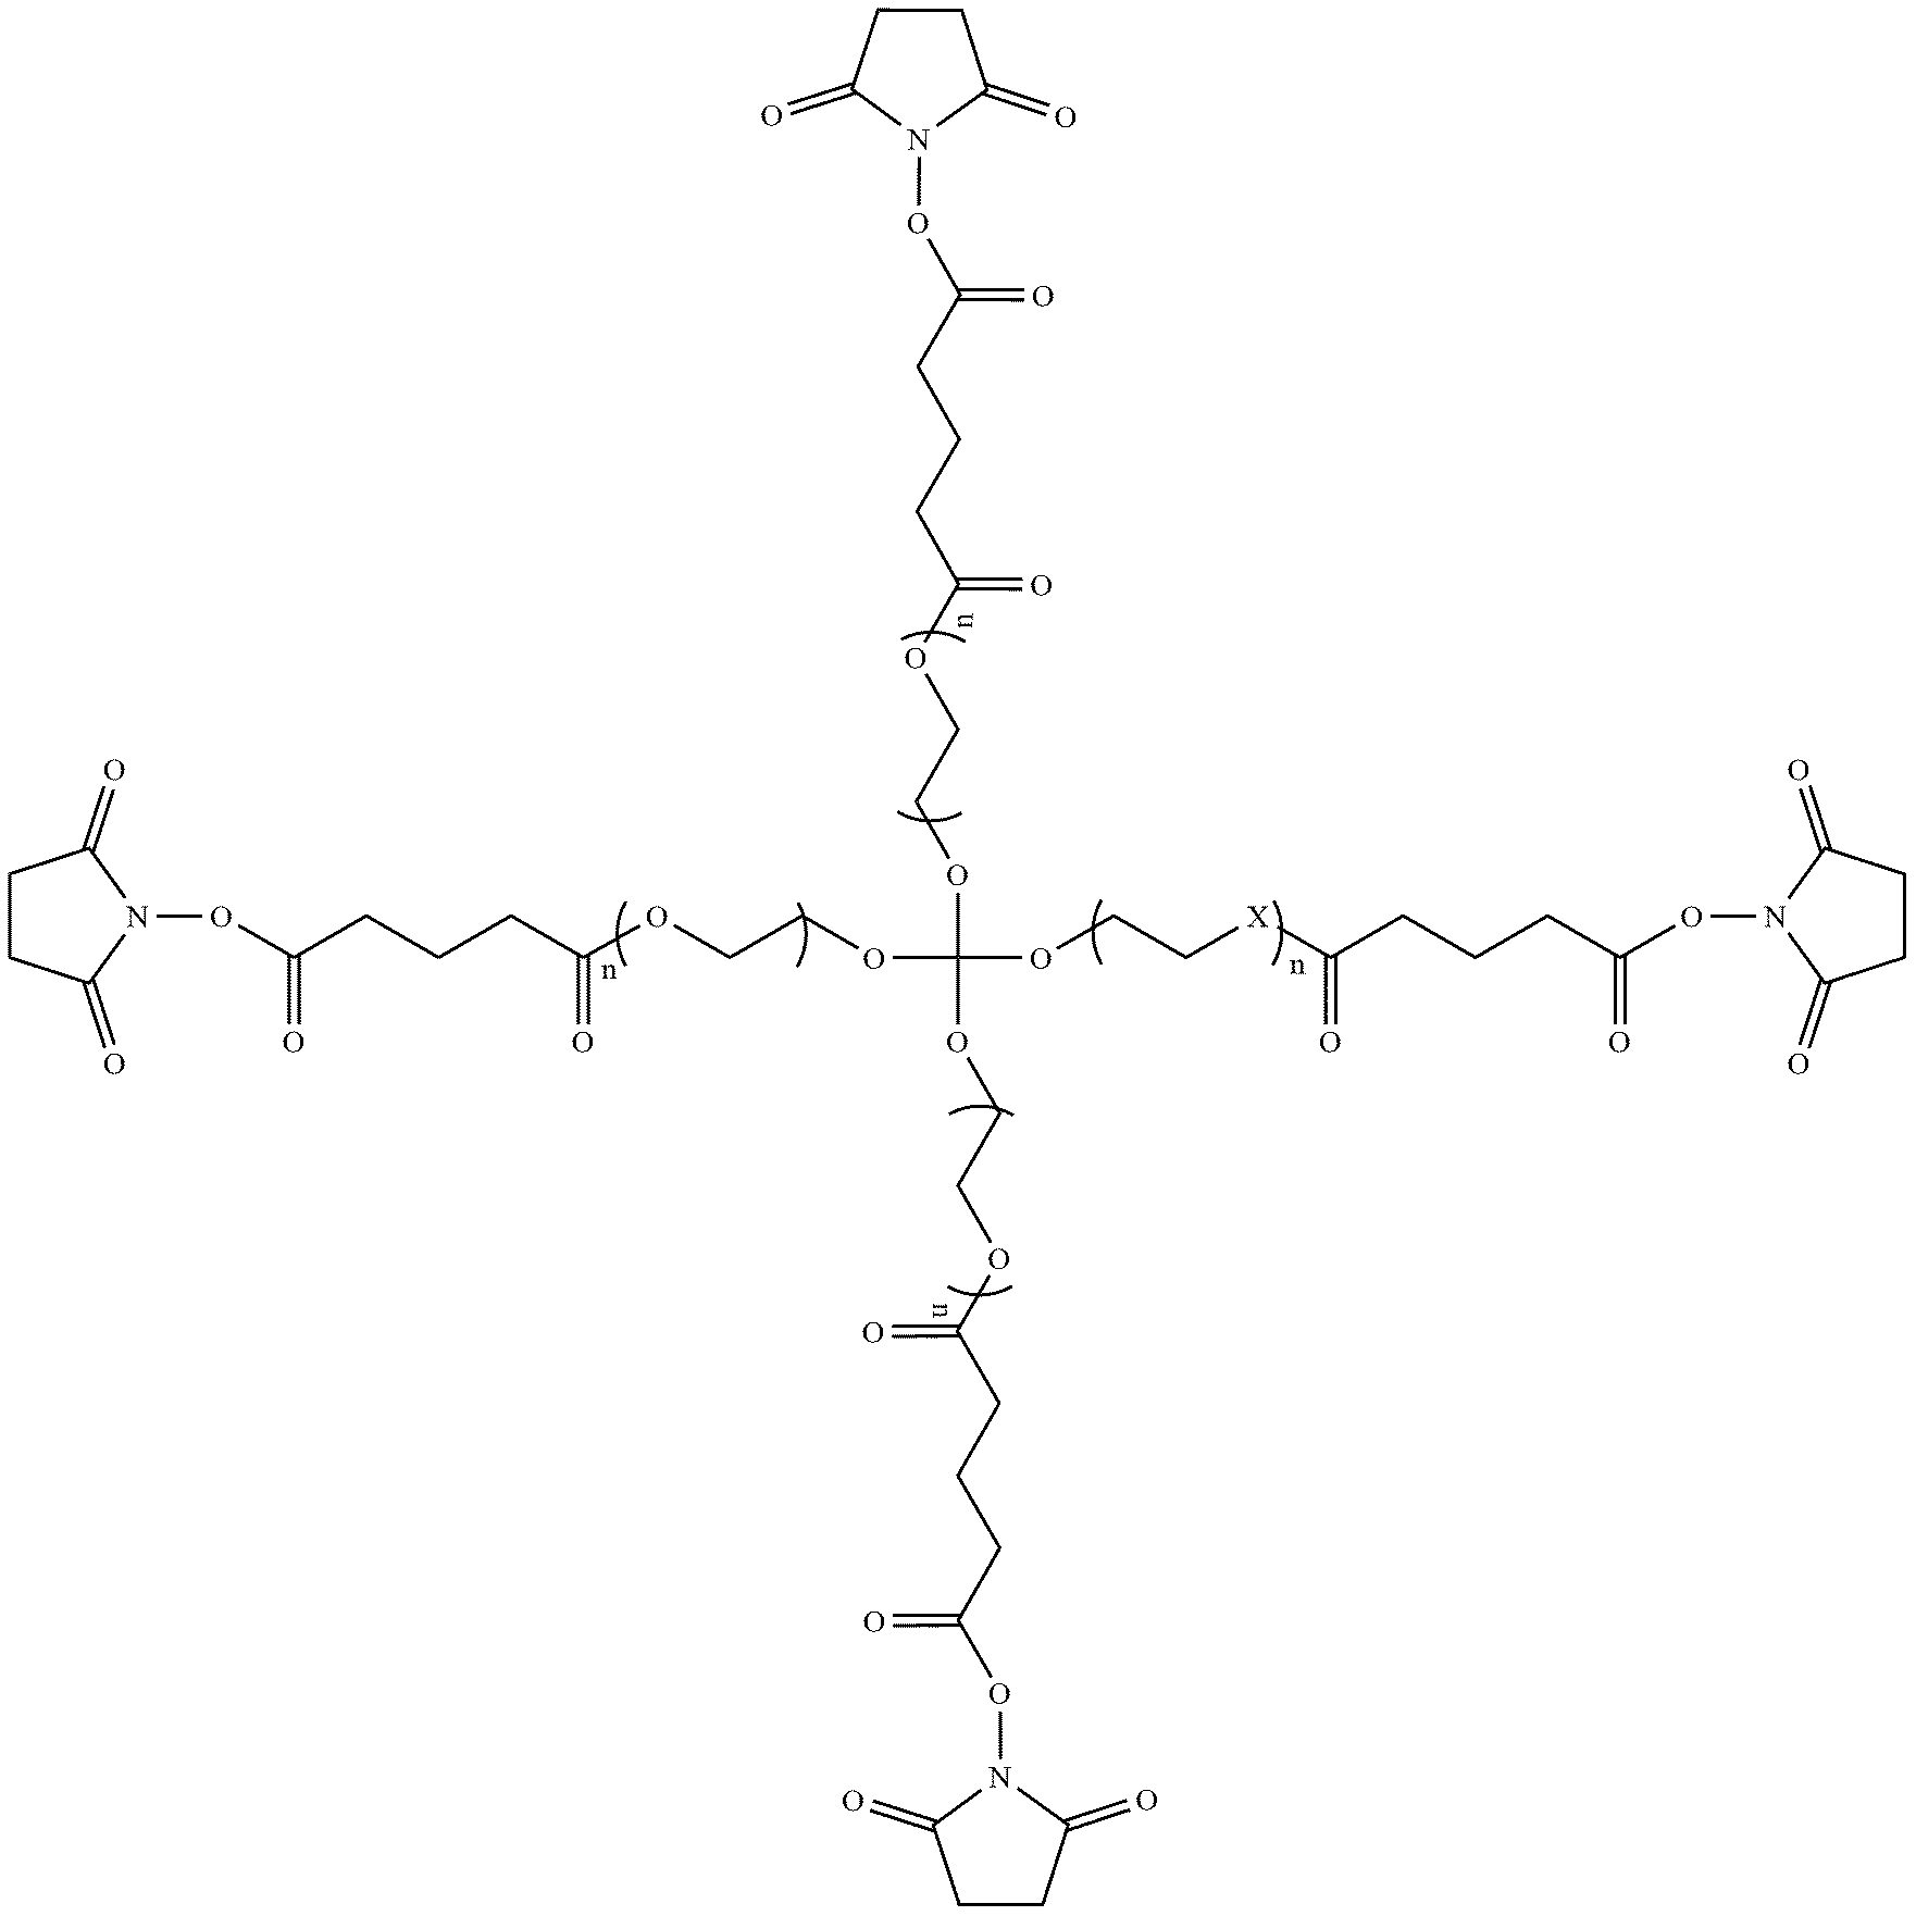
O(CCOC(OCC[X]C(CCCC(ON1C(=O)CCC1=O)=O)=O)(OCCOC(CCCC(ON1C(=O)CCC1=O)=O)=O)OCCOC(CCCC(ON1C(=O)CCC1=O)=O)=O)C(CCCC(ON1C(=O)CCC1=O)=O)=O
